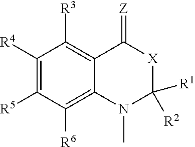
C1([R4])=C([R5])C([R6])=C2C(=C1[R3])C(=[Z])[X]C([R1])([R2])N2C
